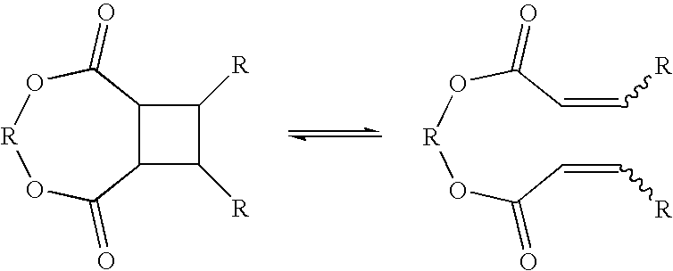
C12C(C([R])C1[R])C(=O)O[R]OC2=O.C(=C[R])C(O[R]OC(C=C[R])=O)=O
